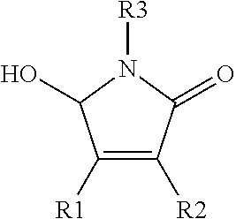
C1([R1])=C([R2])C(=O)N([R3])C1O
